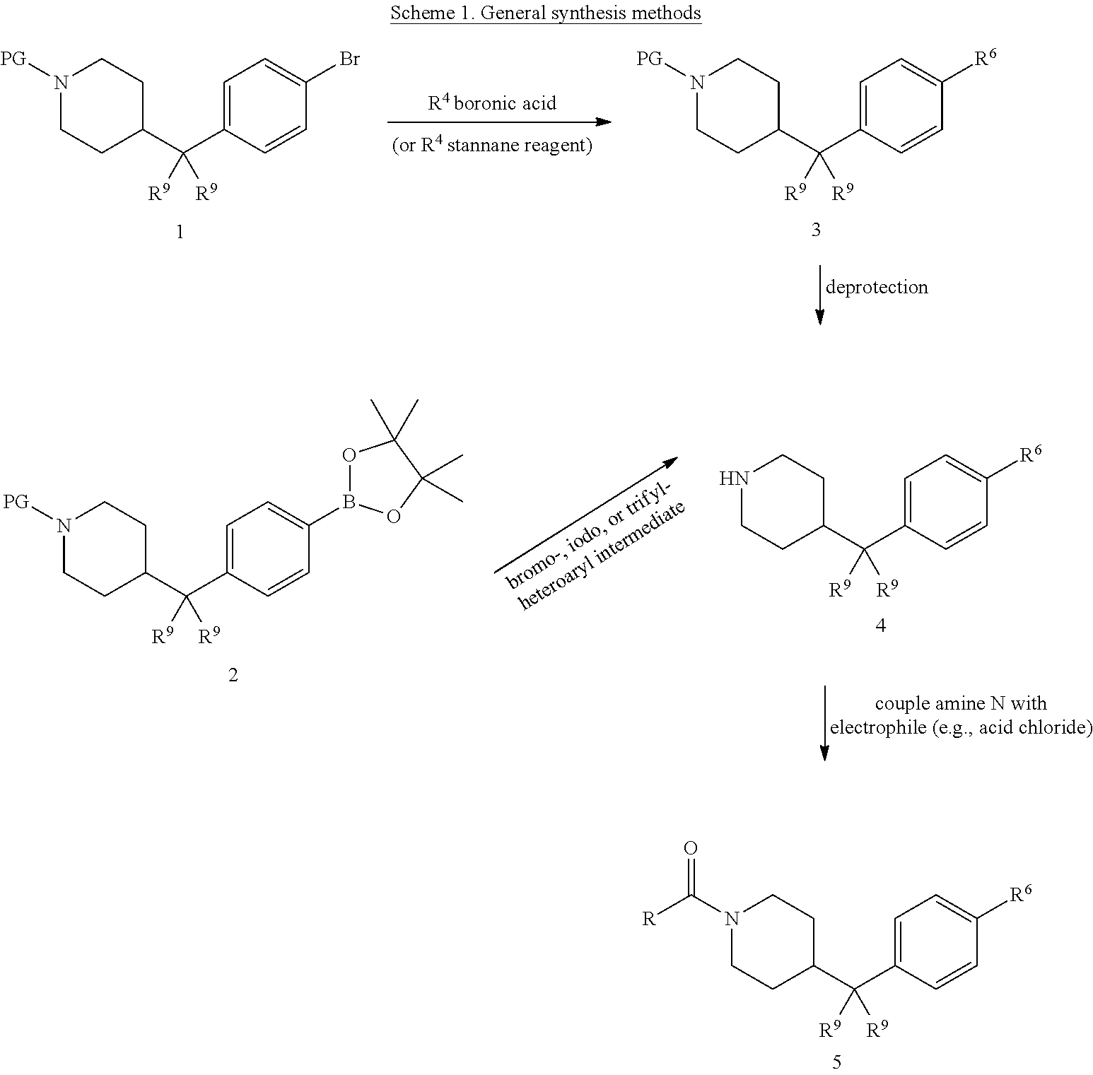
C1=C(C(C2CCN([PG])CC2)([R9])[R9])C=CC(Br)=C1.C1=C(C(C2CCN([PG])CC2)([R9])[R9])C=CC([R6])=C1.C1=C(C(C2CCN([PG])CC2)([R9])[R9])C=CC(B2OC(C)(C)C(C)(C)O2)=C1.C1=C(C(C2CCNCC2)([R9])[R9])C=CC([R6])=C1.C1=C(C(C2CCN(C([R])=O)CC2)([R9])[R9])C=CC([R6])=C1
